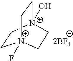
C1C[N+]2(O)CC[N+]1(F)CC2.[2BF4]
